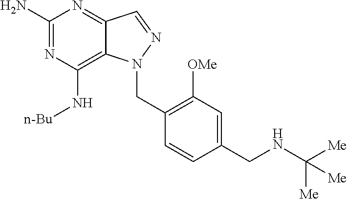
C1(N)=NC(N[n-Bu])=C2C(=N1)C=NN2CC1=C([OMe])C=C(CNC([Me])([Me])[Me])C=C1
